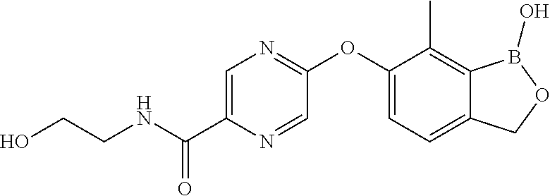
C1=C(C(=O)NCCO)N=CC(OC2=CC=C3C(=C2C)B(O)OC3)=N1
